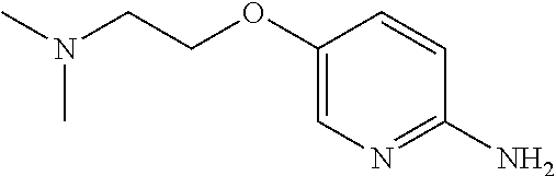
C1(OCCN(C)C)=CN=C(N)C=C1
